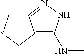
C12=C(NC)NN=C1CSC2
